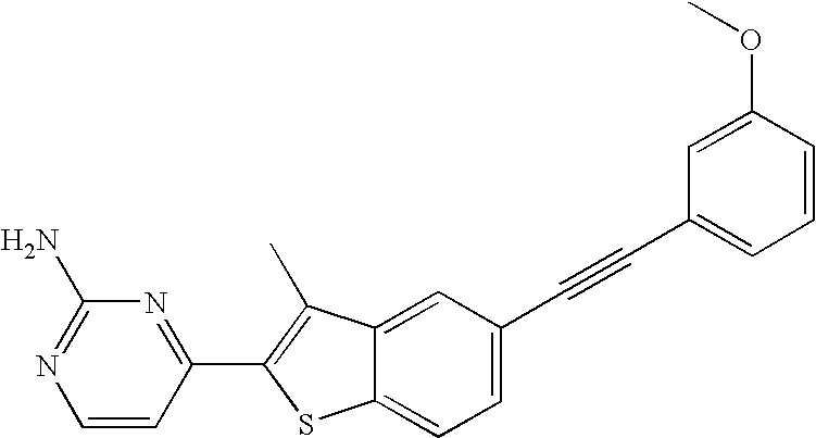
C1=CC(C2=C(C)C3=CC(C#CC4=CC=CC(OC)=C4)=CC=C3S2)=NC(N)=N1
